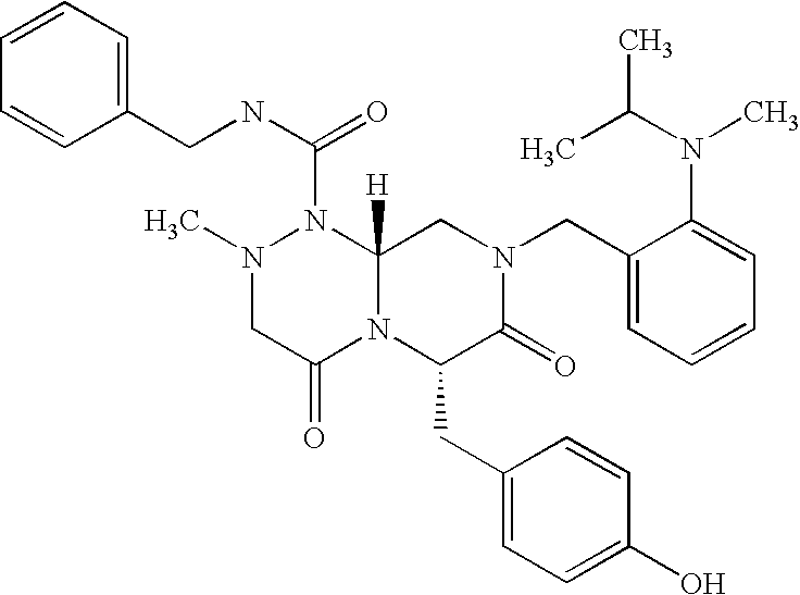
C1(N(C)C(C)C)=CC=CC=C1CN1CC2([H])N(C(NCC3=CC=CC=C3)=O)N(C)CC(=O)N2C(CC2=CC=C(O)C=C2)C1=O
